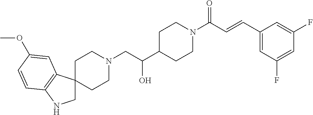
C1C2(C3=C(N1)C=CC(OC)=C3)CCN(CC(C1CCN(C(C=CC3=CC(F)=CC(F)=C3)=O)CC1)O)CC2
